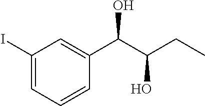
C1(I)=CC=CC(C(C(CC)O)O)=C1
